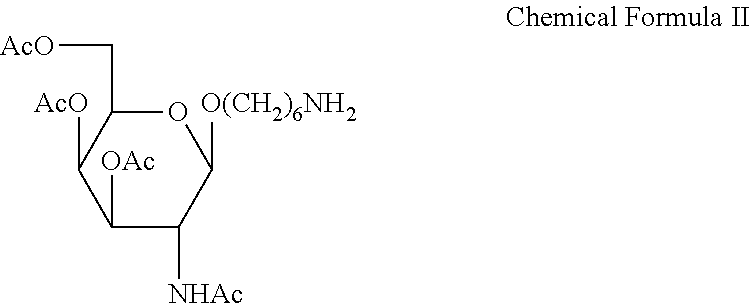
O1C(C[AcO])C([AcO])C([OAc])C([NHAc])C1[O(CH2)6NH2]
